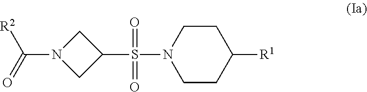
N1(C(=O)[R2])CC(S(=O)(=O)N2CCC([R1])CC2)C1
